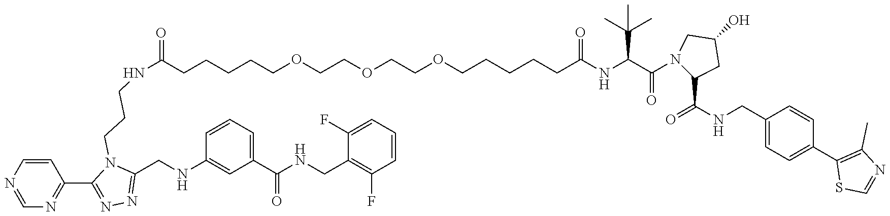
C(CCCCOCCOCCOCCCCCC(NC(C(N1C(C(=O)NCC2=CC=C(C3=C(C)N=CS3)C=C2)CC(O)C1)=O)C(C)(C)C)=O)C(NCCCN1C(CNC2=CC(C(NCC3=C(F)C=CC=C3F)=O)=CC=C2)=NN=C1C1=NC=NC=C1)=O
